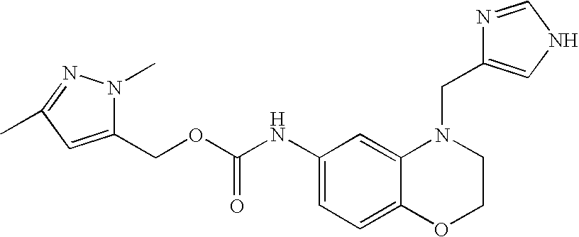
C1(NC(OCC2=CC(C)=NN2C)=O)=CC=C2C(=C1)N(CC1=CNC=N1)CCO2
